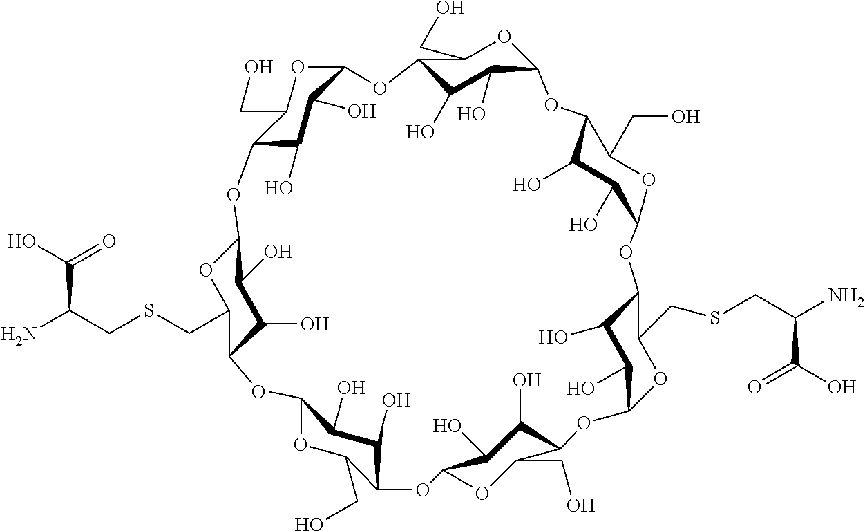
O1C(CO)C2C(O)C(O)C1OC1C(O)C(O)C(OC1CO)OC1C(O)C(O)C(OC1CO)OC1C(O)C(O)C(OC1CSCC(N)C(O)=O)OC1C(CO)OC(C(O)C1O)OC1C(CO)OC(C(O)C1O)OC1C(CSCC(N)C(=O)O)OC(C(O)C1O)O2
